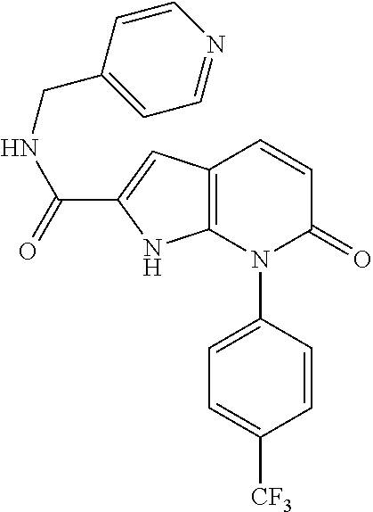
C12=C(N(C3=CC=C([CF3])C=C3)C(=O)C=C1)NC(C(=O)NCC1=CC=NC=C1)=C2
